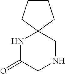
N1C(=O)CNCC12CCCC2
